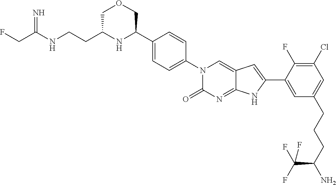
C(C(NCCC1NC(C2=CC=C(N3C(=O)N=C4C(=C3)C=C(C3=CC(CCCC(N)C(F)(F)F)=CC(Cl)=C3F)N4)C=C2)COC1)=N)F
